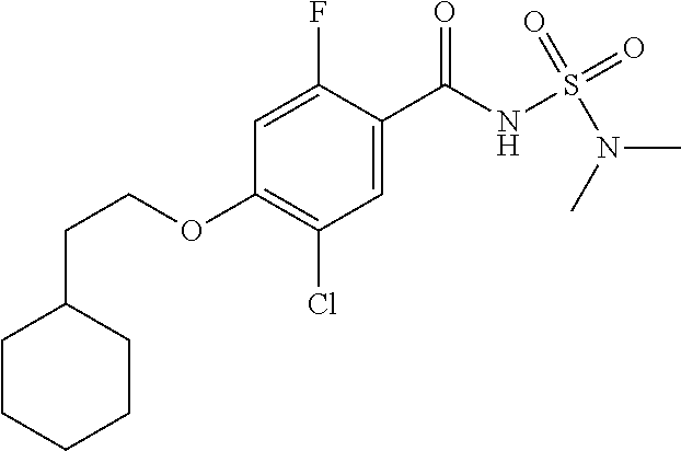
C1=C(F)C(C(NS(N(C)C)(=O)=O)=O)=CC(Cl)=C1OCCC1CCCCC1
